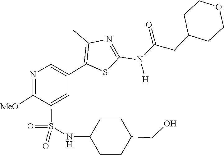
O=C(N(C1=NC(C)=C(C2=CN=C([MeO])C(S(=O)(NC3CCC(CO)CC3)=O)=C2)S1)[H])CC1CCOCC1
